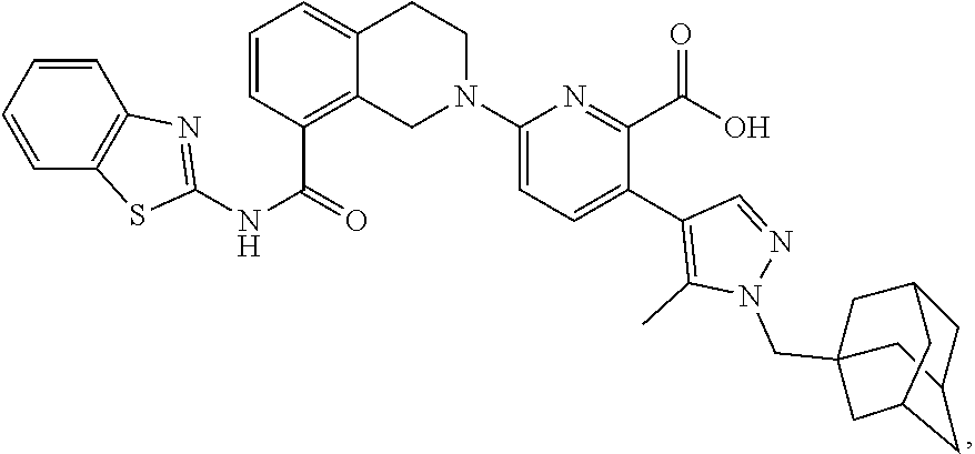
C1=CC=CC2=C1N=C(NC(=O)C1=C3C(=CC=C1)CCN(C1=CC=C(C4=C(C)N(CC56CC7CC(C5)CC(C6)C7)N=C4)C(C(=O)O)=N1)C3)S2
